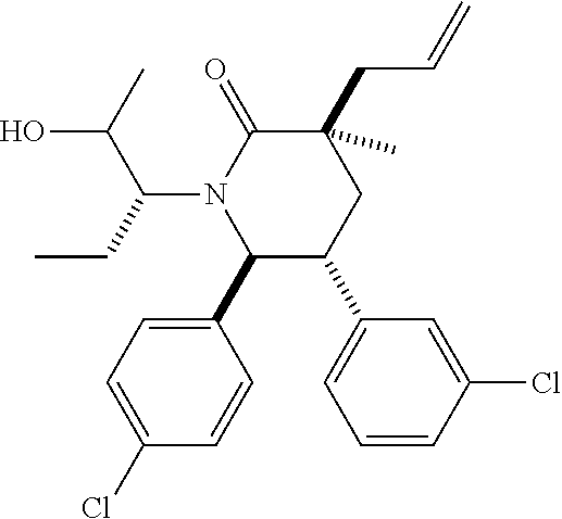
C1(CC=C)(C)C(=O)N(C(C(O)C)CC)C(C2=CC=C(Cl)C=C2)C(C2=CC=CC(Cl)=C2)C1
